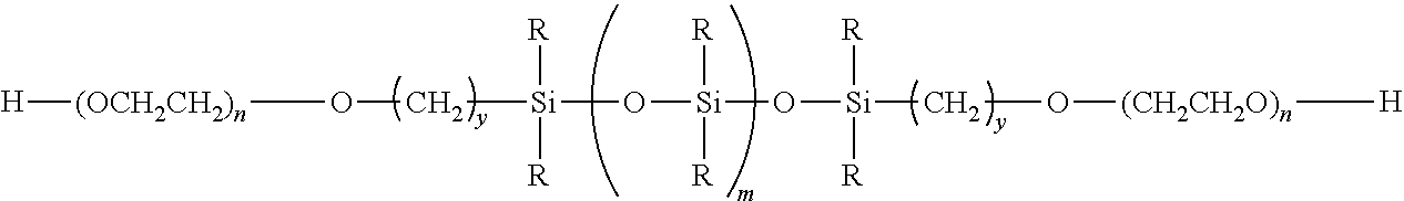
[H][(OCH2CH2)n]OC[Si]([R])([R])O[Si]([R])([R])O[Si]([R])([R])CO[(CH2CH2O)n][H]
